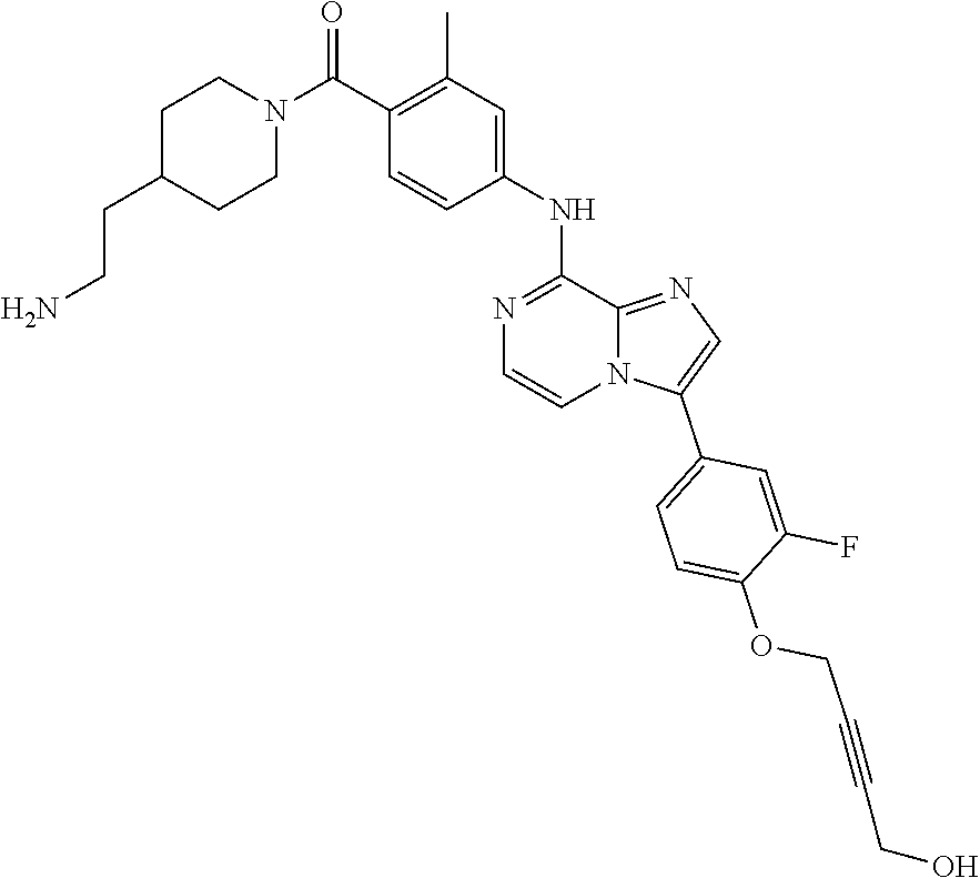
N1(C(=O)C2=C(C)C=C(NC3=NC=CN4C3=NC=C4C3=CC=C(OCC#CCO)C(F)=C3)C=C2)CCC(CCN)CC1
